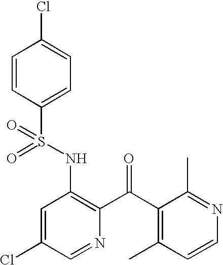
C1=CC(S(NC2=C(C(C3=C(C)C=CN=C3C)=O)N=CC(Cl)=C2)(=O)=O)=CC=C1Cl
